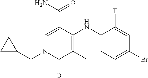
C1=C(C(N)=O)C(NC2=CC=C(Br)C=C2F)=C(C)C(=O)N1CC1CC1
